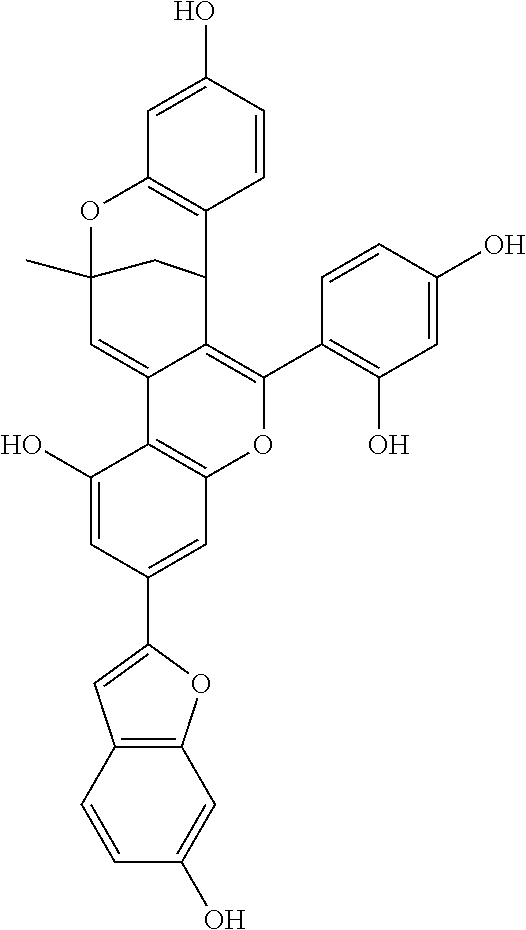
C12=C(OC(C3=CC4=C(C(O)=C3)C3=CC5(C)OC6=C(C(C3=C(C3=C(O)C=C(O)C=C3)O4)C5)C=CC(O)=C6)=C1)C=C(O)C=C2
